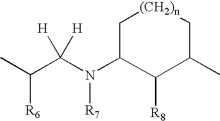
CC(C(N(C1C[(CH2)n]CC(C)C1[R8])[R7])([H])[H])[R6]
